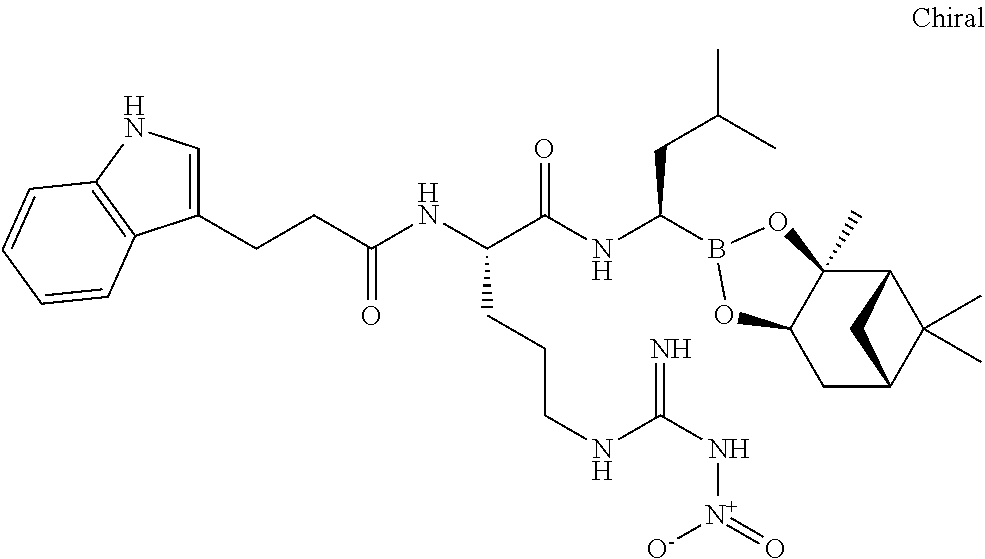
C12C3(C)C(CC(C1(C)C)C2)OB(C(NC(C(NC(=O)CCC1=CNC2=C1C=CC=C2)CCCNC(N[N+](=O)[O-])=N)=O)CC(C)C)O3
